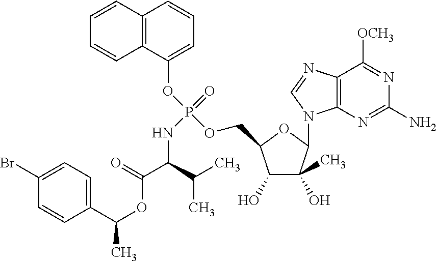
C1(Br)=CC=C(C(OC(=O)C(NP(=O)(OC2=CC=CC3=C2C=CC=C3)OCC2C(O)C(O)(C)C(N3C4=C(N=C3)C([OCH3])=NC(N)=N4)O2)C(C)C)C)C=C1
